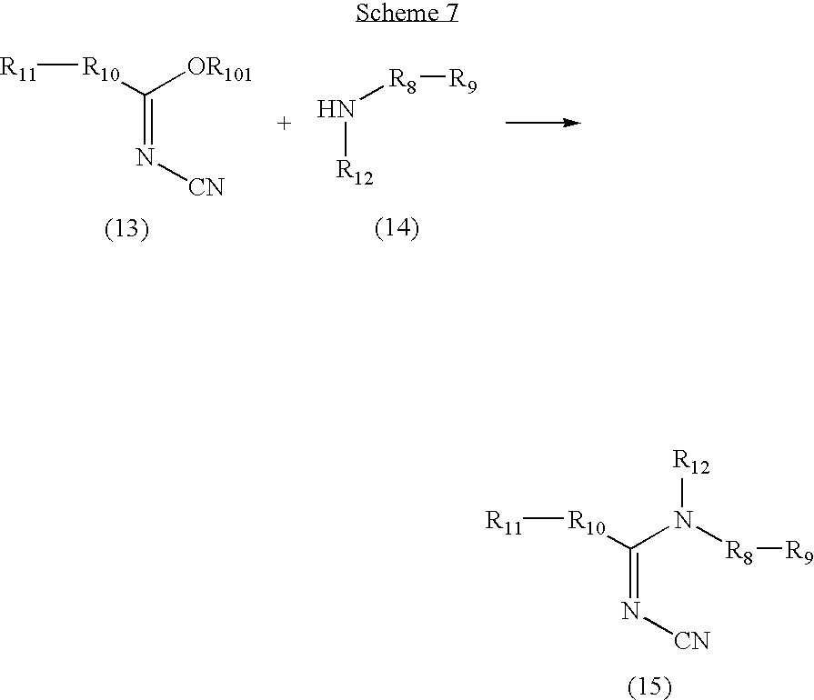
[R11][R10]C(N([R12])[R8][R9])=N[CN].[R11][R10]C([OR101])=N[CN].N([R12])[R8][R9]
